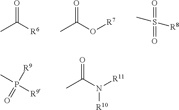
CC([R6])=O.CC(O[R7])=O.S(=O)(=O)([R8])C.P(=O)([R9])([R9])C.CC(N([R11])[R10])=O
